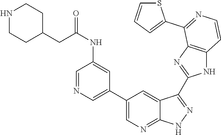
C1=NC=C(C2=CN=C3C(=C2)C(C2=NC4=C(N2)C=CN=C4C2=CC=CS2)=N[N H]3)C=C1NC(=O)CC1CCNCC1
